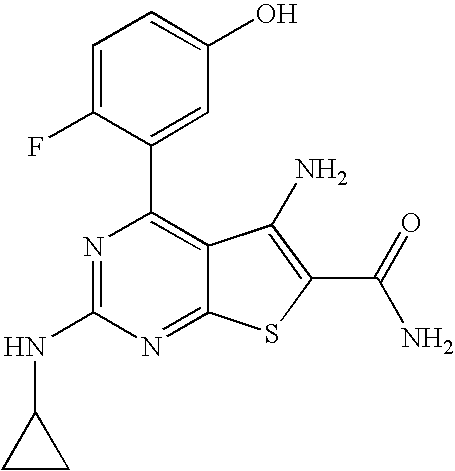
C1(C2=CC(O)=CC=C2F)=C2C(=NC(NC3CC3)=N1)SC(C(N)=O)=C2N
